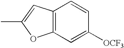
C12=C(C=C(C)O1)C=CC([OCF3])=C2
